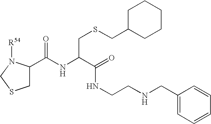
C1C(C(NC(C(NCCNCC2=CC=CC=C2)=O)CSCC2CCCCC2)=O)N([R54])CS1
